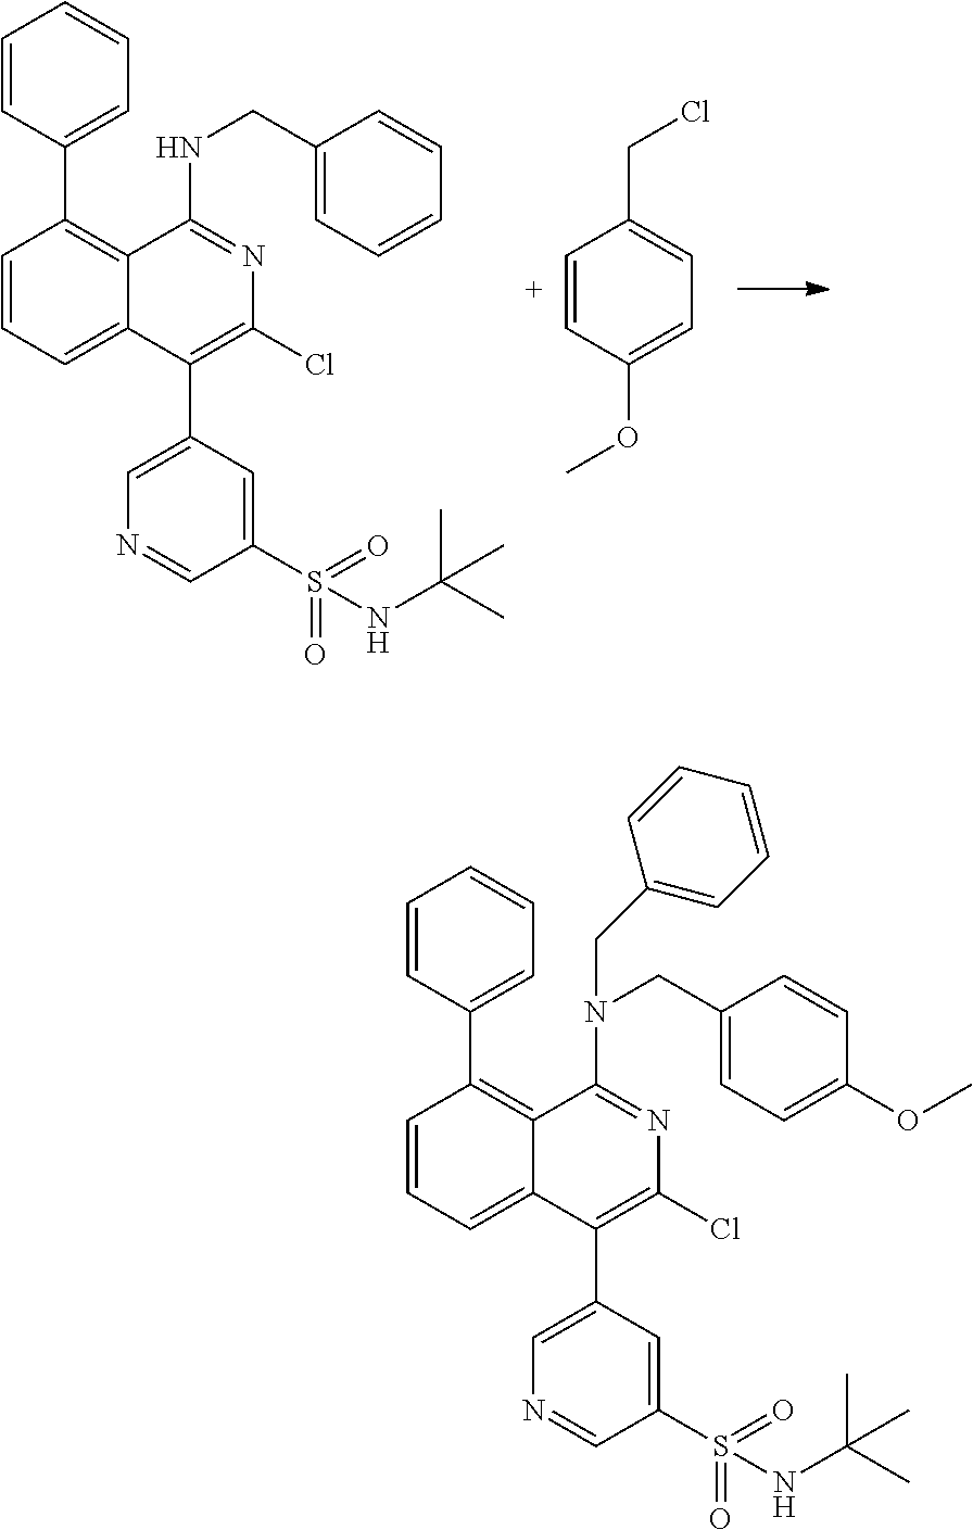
C1=CC(C2=C3C(=CC=C2)C(C2=CN=CC(S(=O)(=O)NC(C)(C)C)=C2)=C(Cl)N=C3NCC2=CC=CC=C2)=CC=C1.C1=CC(CCl)=CC=C1OC.C1=CC(C2=C3C(=CC=C2)C(C2=CN=CC(S(=O)(=O)NC(C)(C)C)=C2)=C(Cl)N=C3N(CC2=CC=C(OC)C=C2)CC2=CC=CC=C2)=CC=C1
